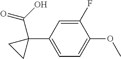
C1(F)=CC(C2(C(=O)O)CC2)=CC=C1OC
